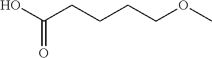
OC(CCCCOC)=O
